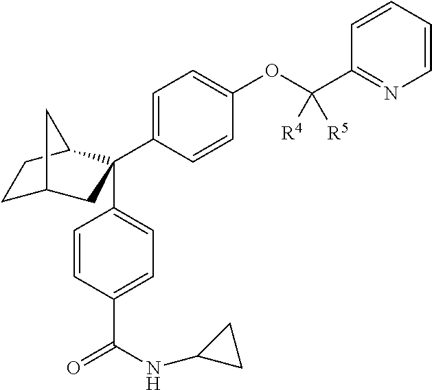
C1C2CC(C3=CC=C(OC(C4=NC=CC=C4)([R4])[R5])C=C3)(C3=CC=C(C(NC4CC4)=O)C=C3)C(C1)C2
